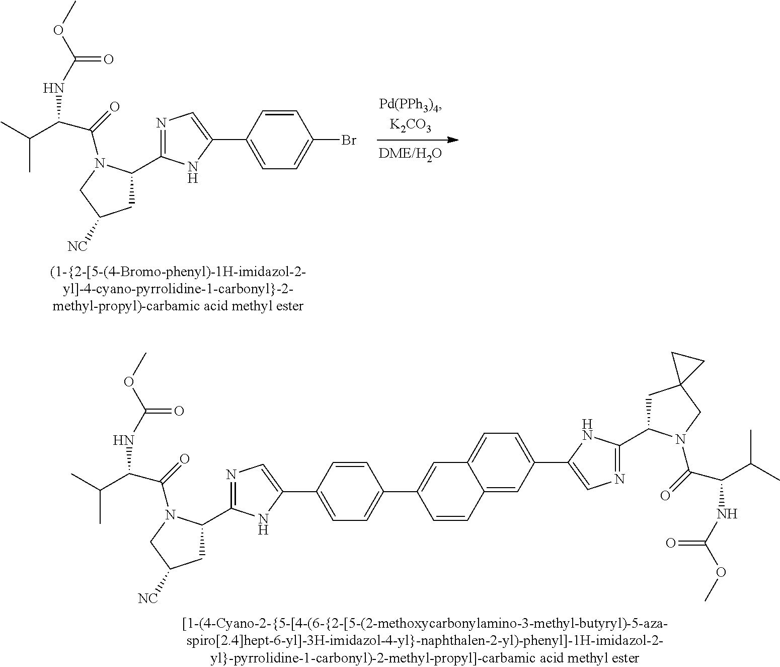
N1=C(C2CC([NC])CN2C(=O)C(C(C)C)NC(OC)=O)NC(C2=CC=C(Br)C=C2)=C1.[DME/H2O].N1=C(C2CC([NC])CN2C(=O)C(C(C)C)NC(OC)=O)NC(C2=CC=C(C3=CC4=CC=C(C5=CN=C(C6CC7(CN6C(=O)C(C(C)C)NC(OC)=O)CC7)N5)C=C4C=C3)C=C2)=C1
